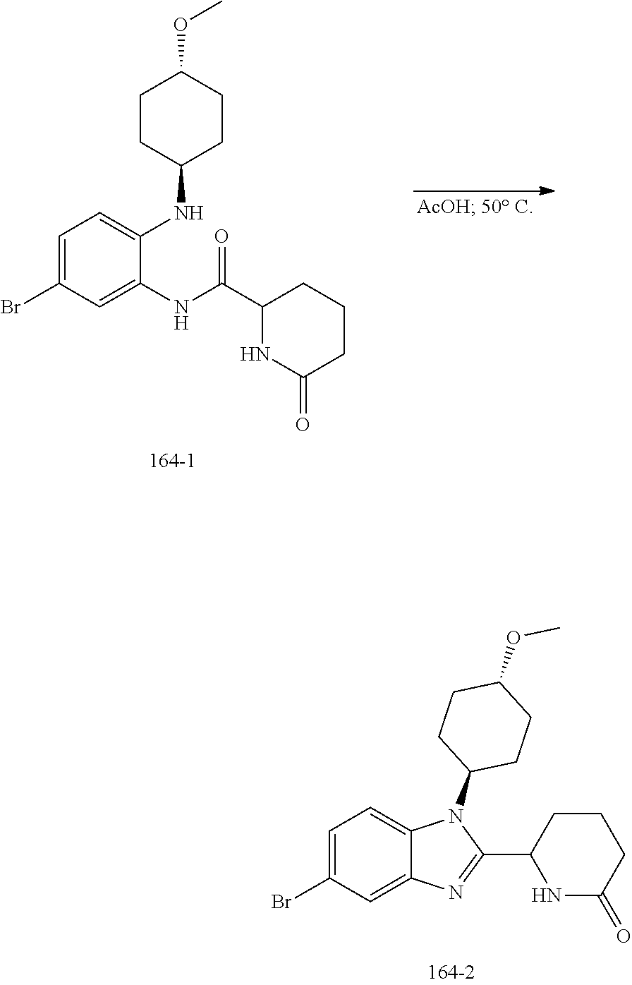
C1CC(NC2=CC=C(Br)C=C2NC(=O)C2NC(=O)CCC2)CCC1OC.C1=C(Br)C=C2C(=C1)N(C1CCC(OC)CC1)C(C1NC(=O)CCC1)=N2
